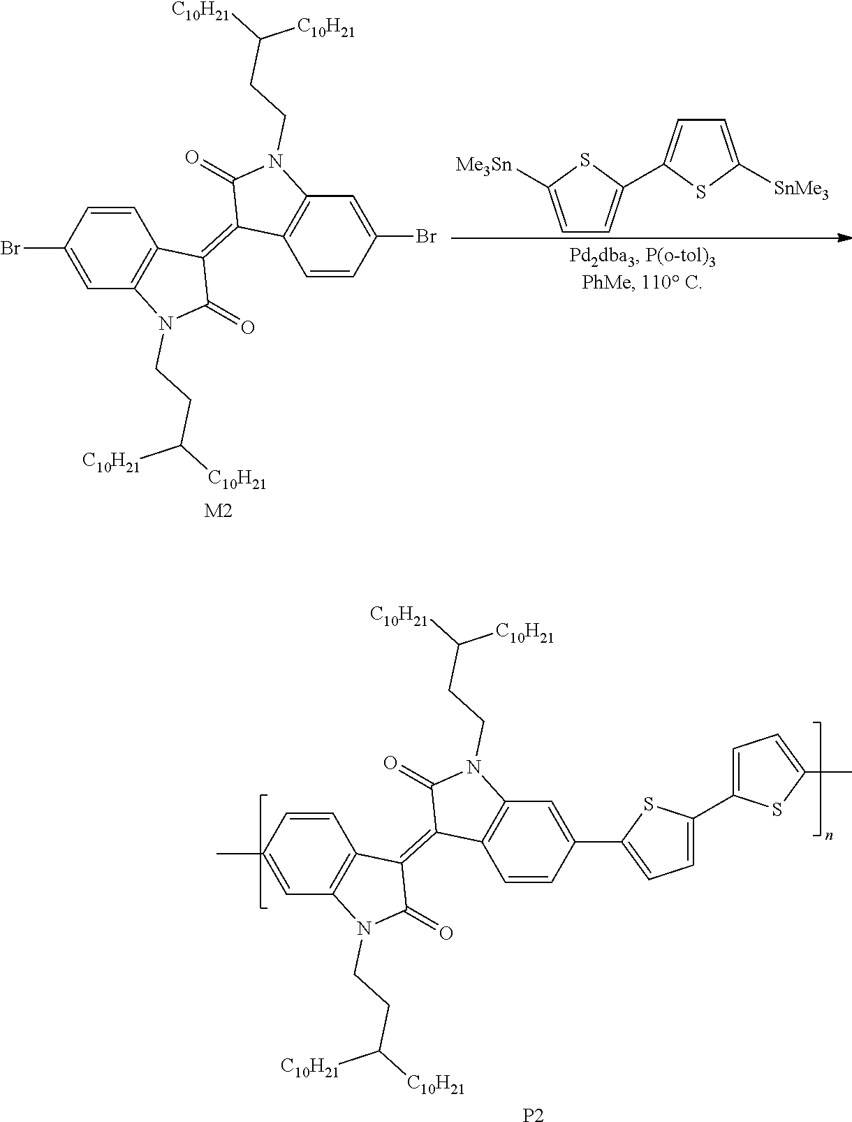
C1=CC(C)=CC2=C1C(=C1C3=C(C=C(C4=CC=C(C5=CC=C(C)S5)S4)C=C3)N(CCC([C10H21])[C10H21])C1=O)C(=O)N2CCC([C10H21])[C10H21].[P2].C1=C([Me3Sn])SC(C2=CC=C([SnMe3])S2)=C1.C1=CC(Br)=CC2=C1C(=C1C3=C(C=C(Br)C=C3)N(CCC([C10H21])[C10H21])C1=O)C(=O)N2CCC([C10H21])[C10H21].[M2]
